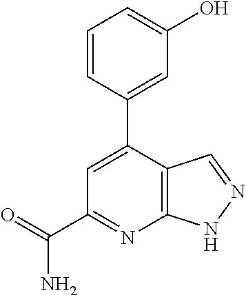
C12=C(C(C3=CC(O)=CC=C3)=CC(C(=O)N)=N1)C=NN2
